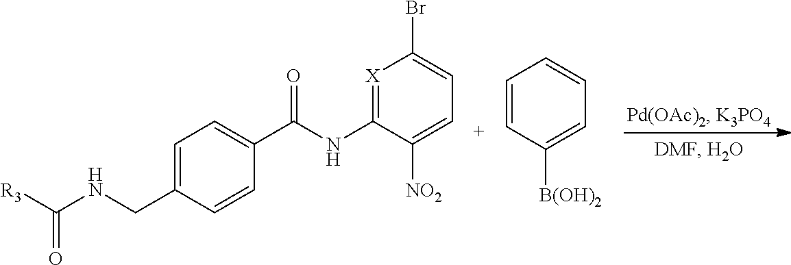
C1=C(CNC([R3])=O)C=CC(C(NC2=[X]C(Br)=CC=C2[NO2])=O)=C1.C1=CC([B(OH)2])=CC=C1
